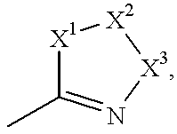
[X1]1C(C)=N[X3][X2]1
